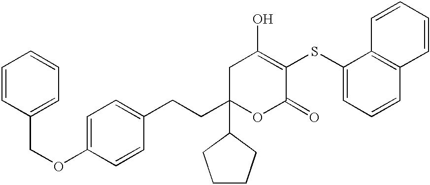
C1(OCC2=CC=CC=C2)=CC=C(CCC2(C3CCCC3)OC(=O)C(SC3=CC=CC4=C3C=CC=C4)=C(O)C2)C=C1
